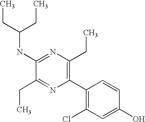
C1(NC(CC)CC)=NC(CC)=C(C2=C(Cl)C=C(O)C=C2)N=C1CC
